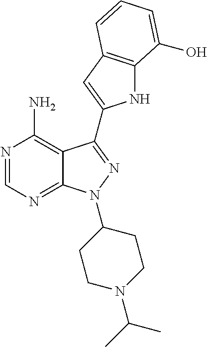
N1=CN=C2C(=C1N)C(C1=CC3=C(N1)C(O)=CC=C3)=NN2C1CCN(C(C)C)CC1
